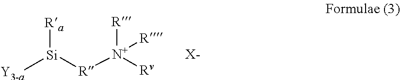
[Y3-a][Si]([Ra])[R][N+]([R])([R])[Rv].[X-]
